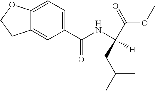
C12=CC=C(C(NC([H])(C(=O)OC)CC(C)C)=O)C=C1CCO2
